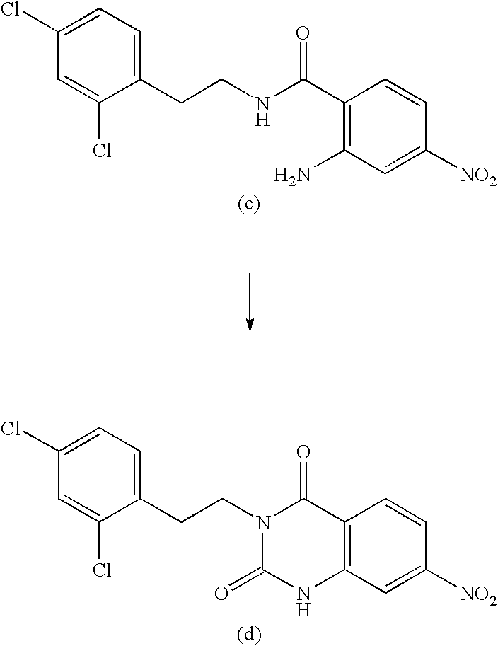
C1(CCNC(C2=C(N)C=C([NO2])C=C2)=O)=CC=C(Cl)C=C1Cl.C1(CCN2C(=O)C3=C(C=C([NO2])C=C3)NC2=O)=CC=C(Cl)C=C1Cl
